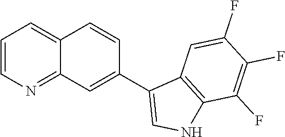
C1=CN=C2C(=C1)C=CC(C1=CNC3=C1C=C(F)C(F)=C3F)=C2
